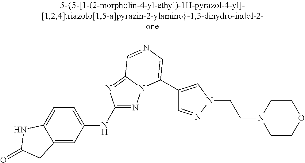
C12=CC=C(NC3=NN4C(=N3)C=NC=C4C3=CN(CCN4CCOCC4)N=C3)C=C1CC(=O)N2
